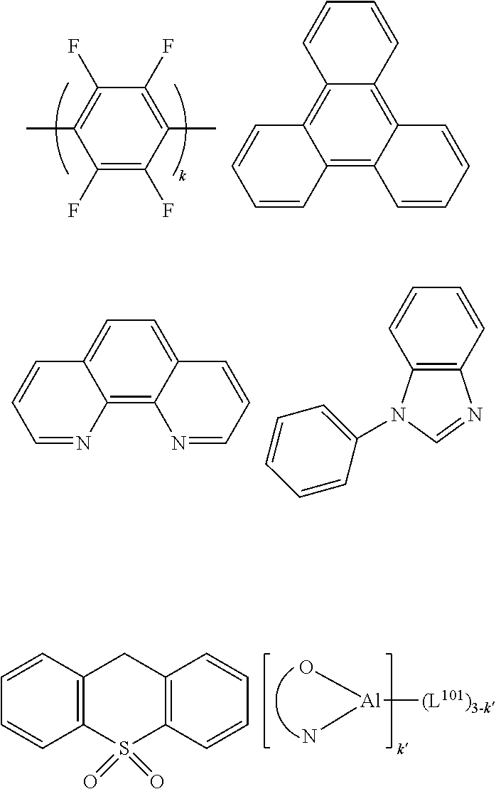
C1(F)=C(F)C(C)=C(F)C(F)=C1C.C12=C3C(=C4C(=C1C=CC=C2)C=CC=C4)C=CC=C3.C1=C2C(=C3C(=C1)C=CC=N3)N=CC=C2.C12=C(C=CC=C1)N=CN2C1=CC=CC=C1.C1=CC2=C(C=C1)S(=O)(=O)C1=C(C2)C=CC=C1.[Al]([(L101)3-k])(O)N
